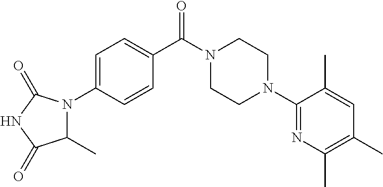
C1=C(N2C(C)C(=O)NC2=O)C=CC(C(N2CCN(C3=NC(C)=C(C)C=C3C)CC2)=O)=C1
